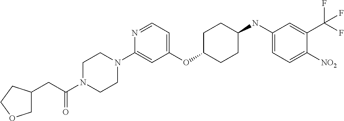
C1(OC2CCC(NC3=CC=C([NO2])C(C(F)(F)F)=C3)CC2)=CC=NC(N2CCN(C(CC3COCC3)=O)CC2)=C1
